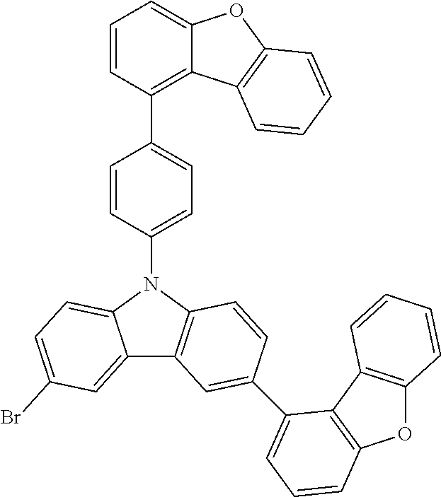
C12=CC(Br)=CC=C1N(C1=CC=C(C3=C4C(=CC=C3)OC3=C4C=CC=C3)C=C1)C1=C2C=C(C2=CC=CC3=C2C2=C(O3)C=CC=C2)C=C1
